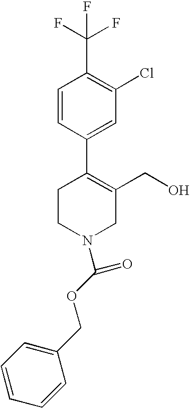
C1CN(C(OCC2=CC=CC=C2)=O)CC(CO)=C1C1=CC(Cl)=C(C(F)(F)F)C=C1
